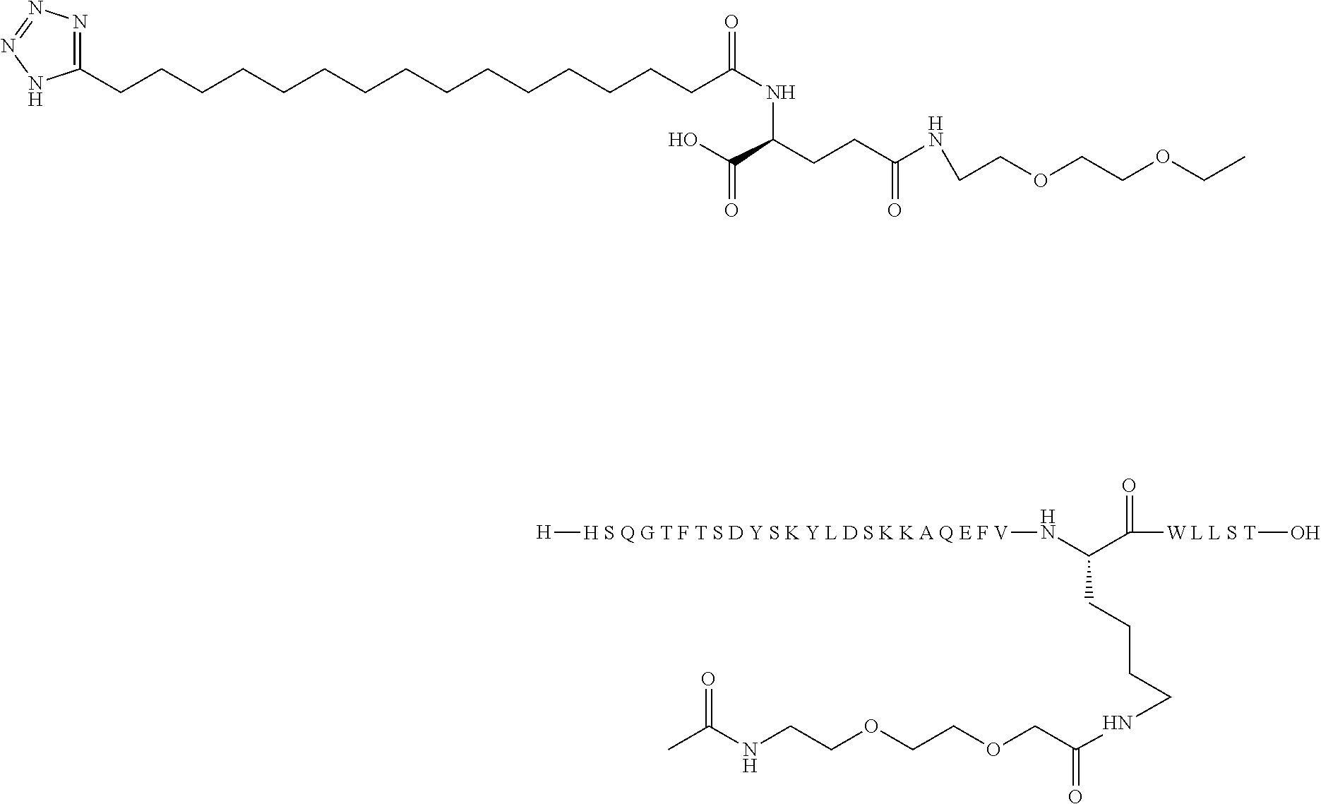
[H S Q G T F T S D Y S K Y L D S K K A Q E F V]([H])NC(C([W L L S T]O)=O)CCCCNC(COCCOCCNC(=O)C)=O.C(OCCOCCNC(CCC(C(O)=O)NC(=O)CCCCCCCCCCCCCCCC1=NN=NN1)=O)C
